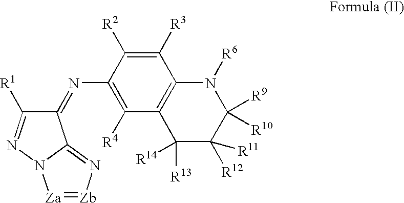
C1(=NC2=C([R4])C3=C(C([R3])=C2[R2])N([R6])C([R9])([R10])C([R12])([R11])C3([R13])[R14])C([R1])=NN2C1=N[Zb]=[Za]2
